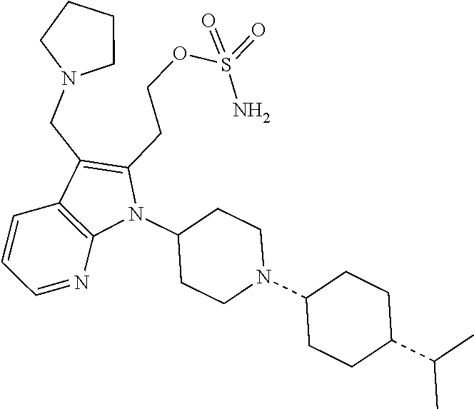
C1=CC2=C(N=C1)N(C1CCN(C3CCC(C(C)C)CC3)CC1)C(CCOS(=O)(N)=O)=C2CN1CCCC1
